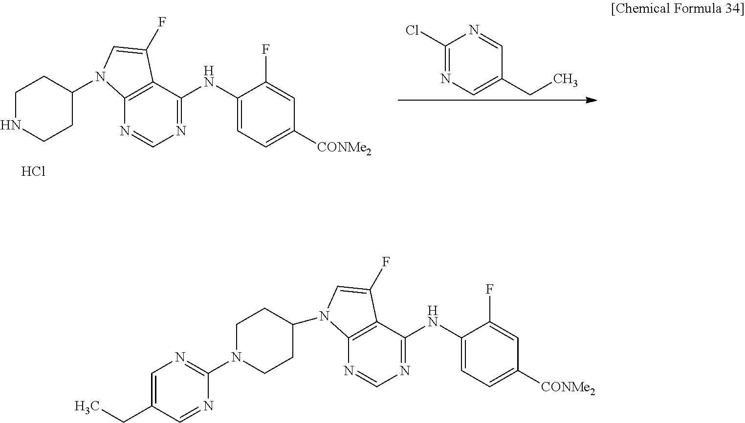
Cl.C1(Cl)=NC=C(CC)C=N1.C12=C(N=CN=C1NC1=CC=C([CONMe2])C=C1F)N(C1CCNCC1)C=C2F.C12=C(N=CN=C1NC1=CC=C([CONMe2])C=C1F)N(C1CCN(C3=NC=C(CC)C=N3)CC1)C=C2F
